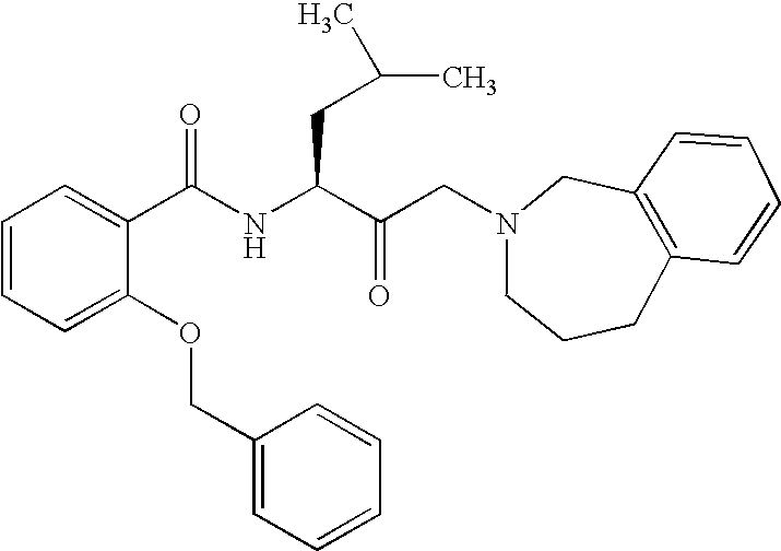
C1=CC=C(OCC2=CC=CC=C2)C(C(NC(C(CN2CCCC3=C(C2)C=CC=C3)=O)CC(C)C)=O)=C1
